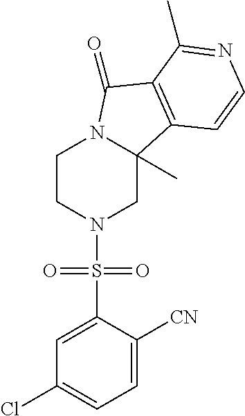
C1CN(S(C2=CC(Cl)=CC=C2[CN])(=O)=O)CC2(C)N1C(=O)C1=C2C=CN=C1C
